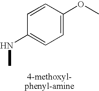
C1=CC(NC)=CC=C1OC
